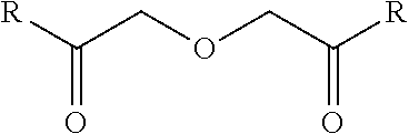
C(COCC([R])=O)(=O)[R]
